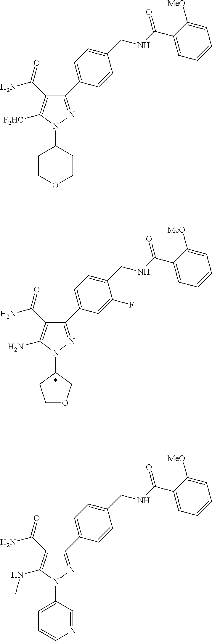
N1(C2CCOCC2)N=C(C2=CC=C(CNC(C3=CC=CC=C3[MeO])=O)C=C2)C(C(N)=O)=C1[F2HC].N1(C2CCOC2)N=C(C2=CC=C(CNC(C3=CC=CC=C3[MeO])=O)C(F)=C2)C(C(N)=O)=C1N.N1(C2=CC=CN=C2)N=C(C2=CC=C(CNC(C3=CC=CC=C3[MeO])=O)C=C2)C(C(N)=O)=C1NC
